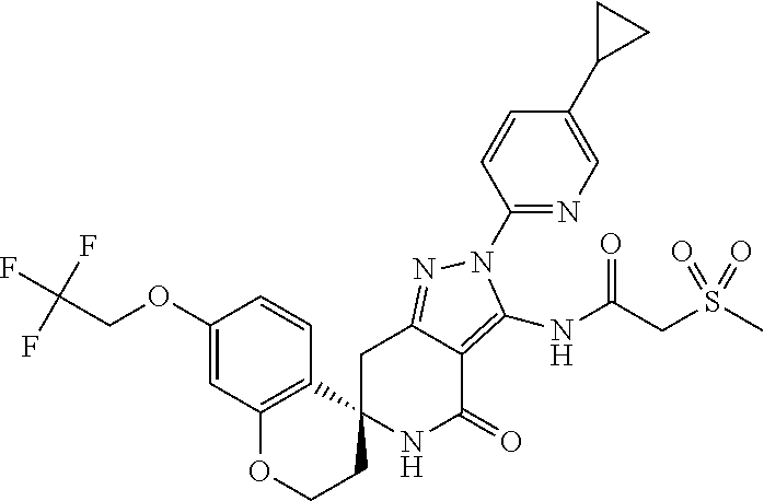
C1C2=NN(C3=NC=C(C4CC4)C=C3)C(NC(CS(C)(=O)=O)=O)=C2C(=O)NC12CCOC1=C2C=CC(OCC(F)(F)F)=C1
